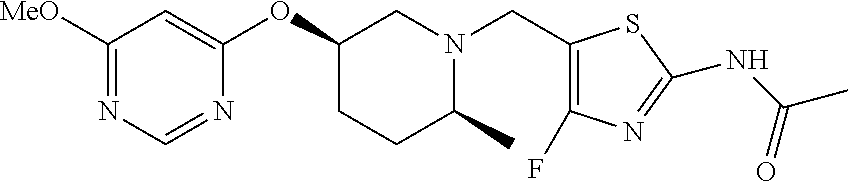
C1([MeO])=NC=NC(OC2CCC(C)N(CC3=C(F)N=C(NC(C)=O)S3)C2)=C1
